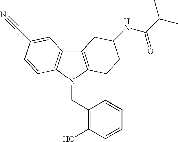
C12=C(N(CC3=C(O)C=CC=C3)C3=C1C=C(C#N)C=C3)CCC(NC(C(C)C)=O)C2
